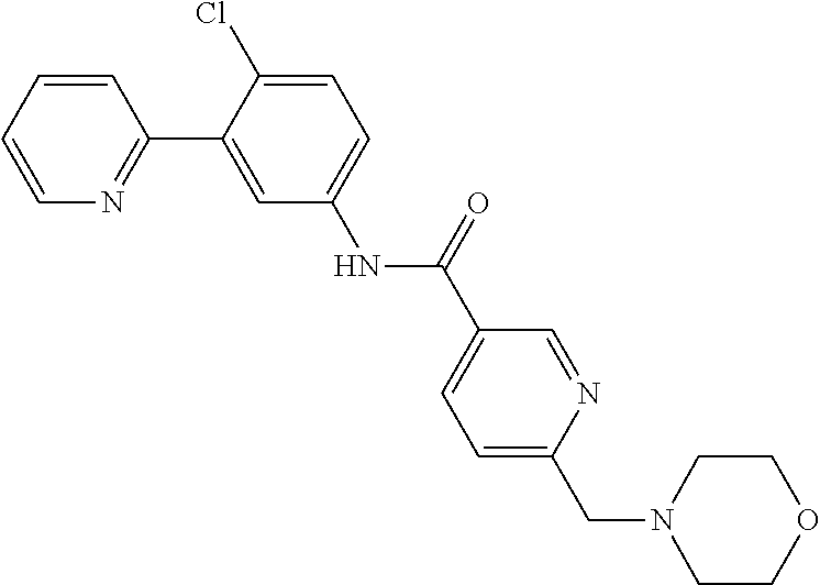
C1=CC=CN=C1C1=CC(NC(C2=CC=C(CN3CCOCC3)N=C2)=O)=CC=C1Cl
